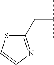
C1(CC(C)C)=NC=CS1
